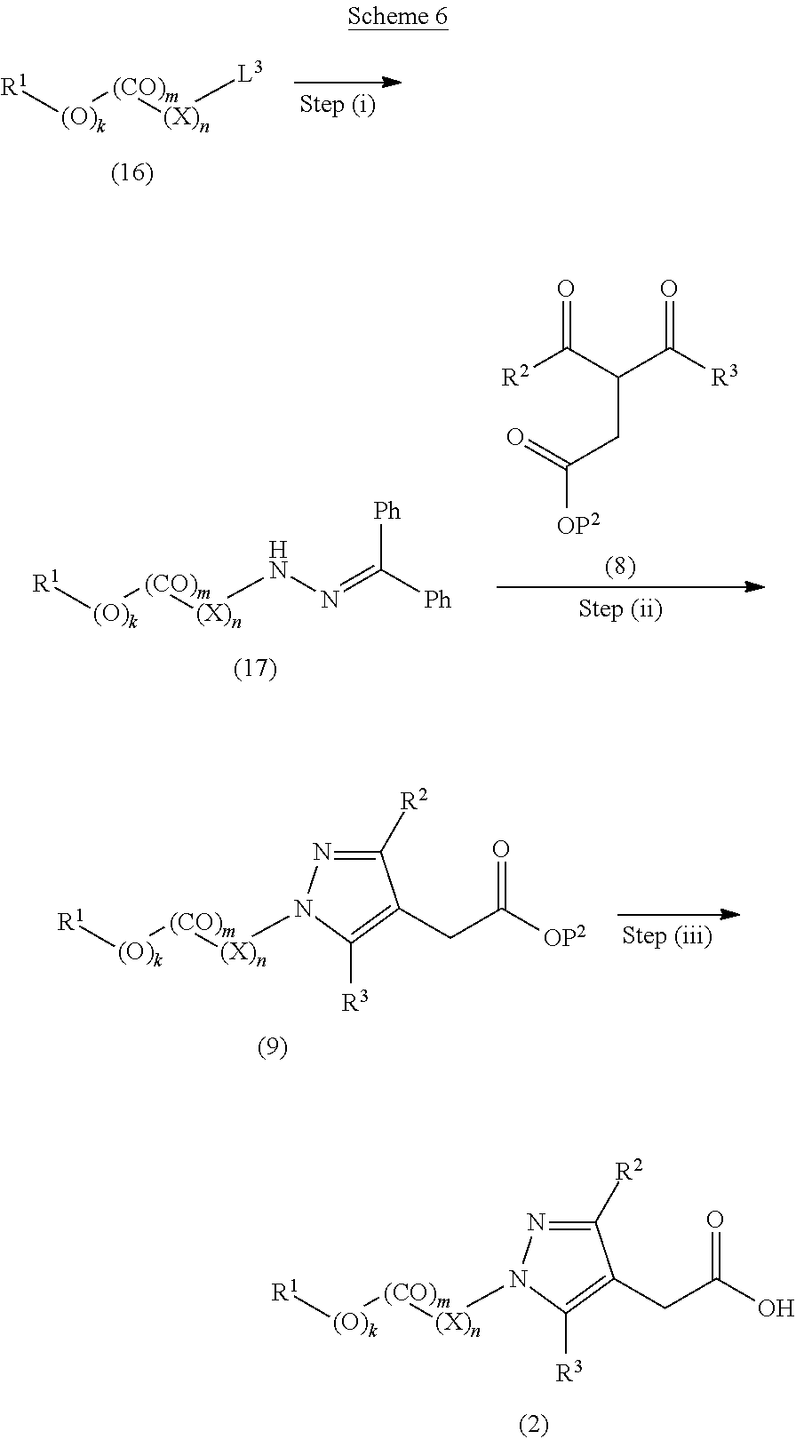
[L3][(X)n][(CO)m][(O)k][R1].C1([R2])=NN([(X)n][(CO)m][(O)k][R1])C([R3])=C1CC([OP2])=O.C1([R2])=NN([(X)n][(CO)m][(O)k][R1])C([R3])=C1CC(O)=O.N(N=C([Ph])[Ph])[(X)n][(CO)m][(O)k][R1].[R2]C(C(CC(=O)[OP2])C([R3])=O)=O
